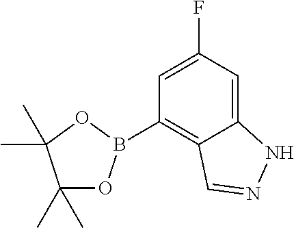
C1(C)(C)OB(C2=C3C(=CC(F)=C2)NN=C3)OC1(C)C
